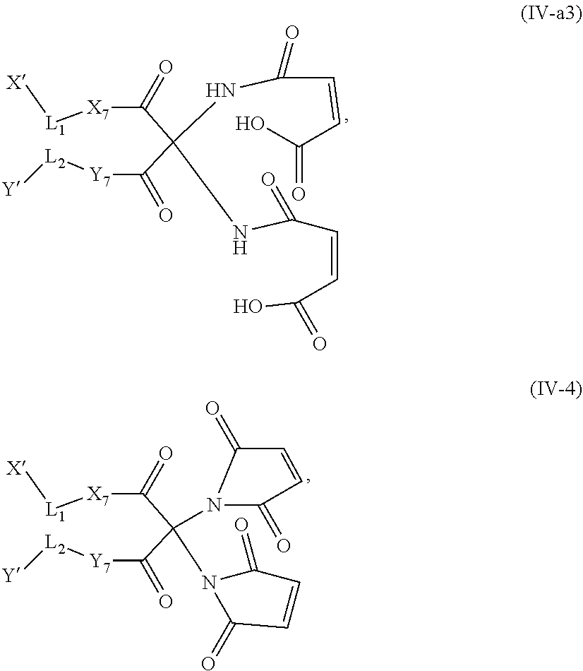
[X7]([L1][X])C(C(NC(=O)C=CC(O)=O)(NC(C=CC(O)=O)=O)C([Y7][L2][Y])=O)=O.[X7]([L1][X])C(C(C([Y7][L2][Y])=O)(N1C(=O)C=CC1=O)N1C(=O)C=CC1=O)=O
